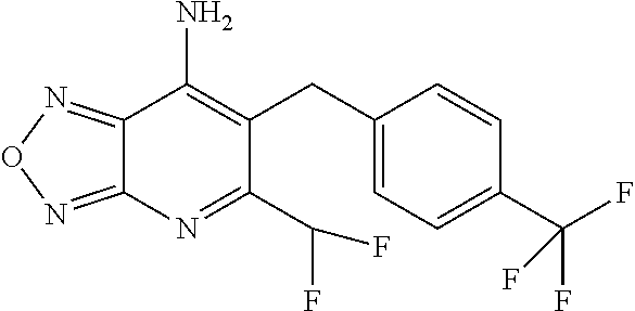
C12=NON=C1N=C(C(F)F)C(CC1=CC=C(C(F)(F)F)C=C1)=C2N
